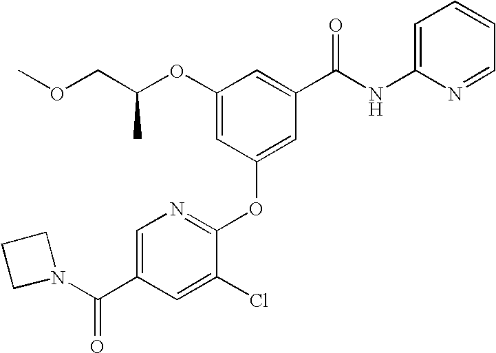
C(C(OC1=CC(OC2=NC=C(C(N3CCC3)=O)C=C2Cl)=CC(C(NC2=CC=CC=N2)=O)=C1)C)OC
